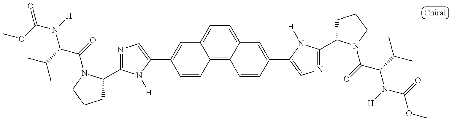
O=C(OC)N(C(C(C)C)C(=O)N1C(C2=NC=C(C3=CC4=CC=C5C(=C4C=C3)C=CC(C3=CN=C(C4CCCN4C(=O)C(C(C)C)N([H])C(=O)OC)N3[H])=C5)N2[H])CCC1)[H]
